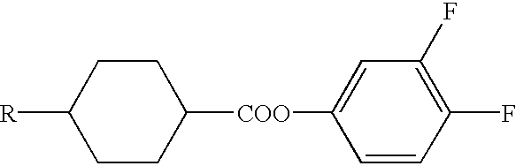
[R]C1CCC([COO]C2=CC(F)=C(F)C=C2)CC1
